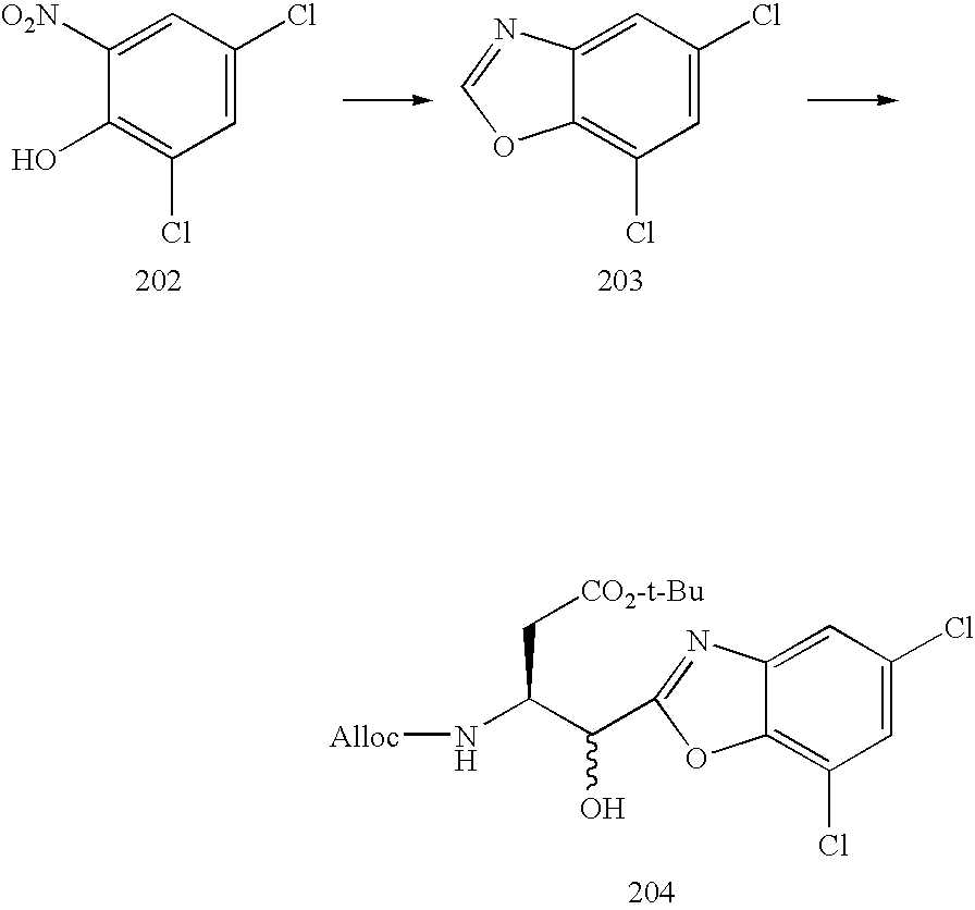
C1=C(Cl)C=C2C(=C1Cl)OC(C(C(N[Alloc])C[CO2-t-Bu])O)=N2.C1=C(Cl)C=C([O2N])C(O)=C1Cl.C1=C(Cl)C=C2C(=C1Cl)OC=N2
